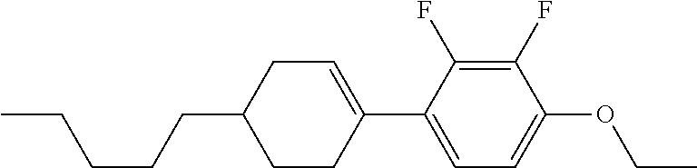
C(CCC1CCC(C2=CC=C(OCC)C(F)=C2F)=CC1)CC
